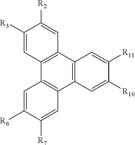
C1([R3])=CC2=C(C=C1[R2])C1=C(C3=C2C=C([R6])C([R7])=C3)C=C([R10])C([R11])=C1
